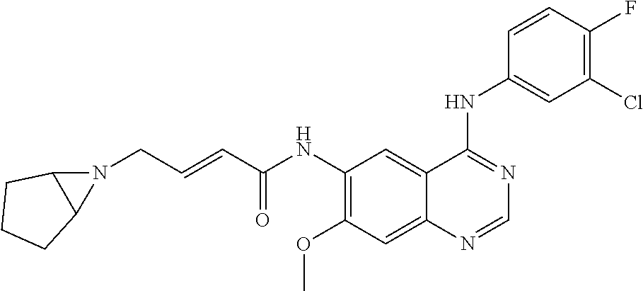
C(C=CC(NC1=C(OC)C=C2C(=C1)C(NC1=CC(Cl)=C(F)C=C1)=NC=N2)=O)N1C2C1CCC2
